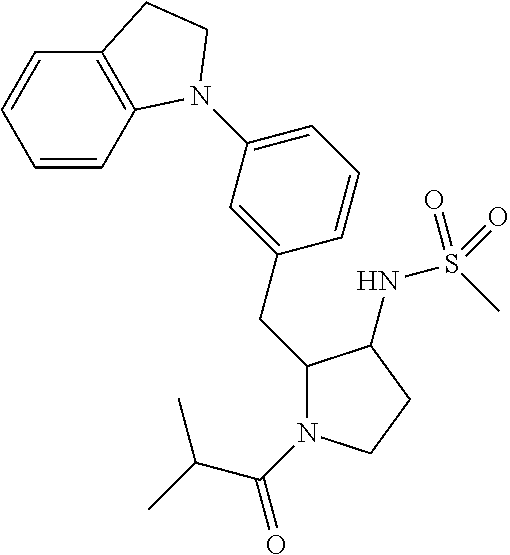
C(C1N(C(C(C)C)=O)CCC1NS(C)(=O)=O)C1=CC(N2C3=C(C=CC=C3)CC2)=CC=C1
